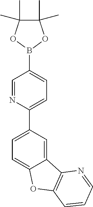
C1(C2=CC=C(B3OC(C)(C)C(C)(C)O3)C=N2)=CC=C2C(=C1)C1=C(O2)C=CC=N1
